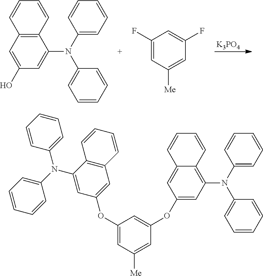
[K3PO4].C1=CC=CC2=C1C(N(C1=CC=CC=C1)C1=CC=CC=C1)=CC(O)=C2.C1(F)=CC([Me])=CC(F)=C1.C1(OC2=CC3=C(C(N(C4=CC=CC=C4)C4=CC=CC=C4)=C2)C=CC=C3)=CC([Me])=CC(OC2=CC(N(C3=CC=CC=C3)C3=CC=CC=C3)=C3C(=C2)C=CC=C3)=C1
